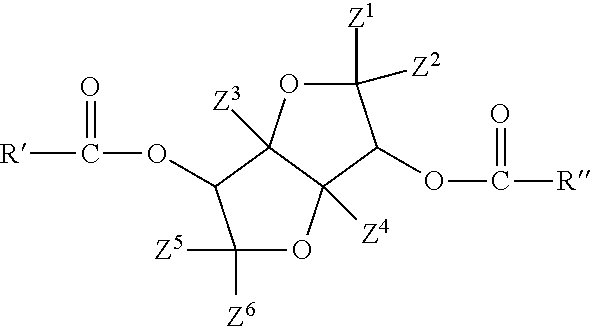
C1([Z5])([Z6])OC2([Z4])C([Z3])(C1OC([R])=O)OC([Z2])([Z1])C2OC([R])=O
